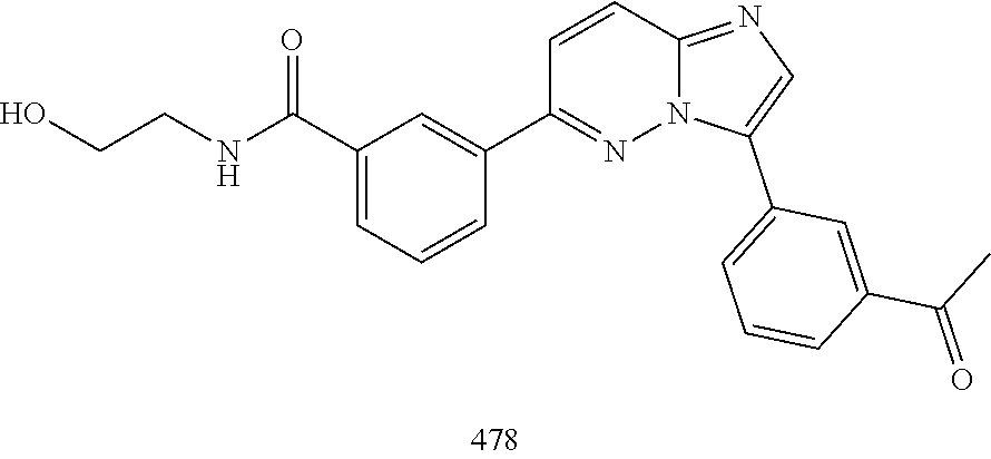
C(CO)NC(C1=CC=CC(C2=NN3C(=NC=C3C3=CC=CC(C(C)=O)=C3)C=C2)=C1)=O
